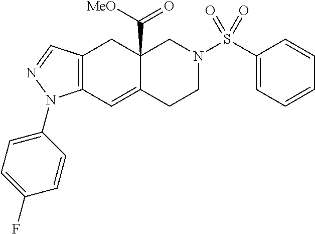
C12=C(C=NN1C1=CC=C(F)C=C1)CC1(C(=O)[MeO])C(=C2)CCN(S(C2=CC=CC=C2)(=O)=O)C1
